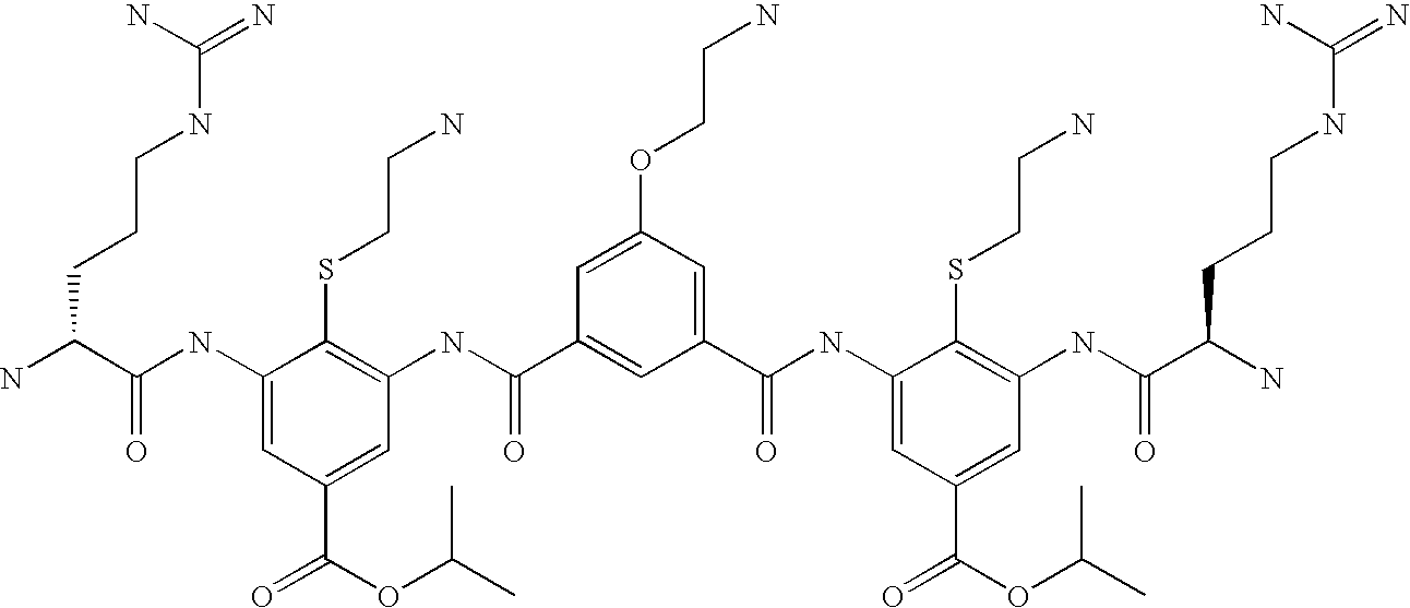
C1(NC(C(N)CCCNC(=N)N)=O)=CC(C(OC(C)C)=O)=CC(NC(C2=CC(C(=O)NC3=CC(C(OC(C)C)=O)=CC(NC(C(N)CCCNC(=N)N)=O)=C3SCCN)=CC(OCCN)=C2)=O)=C1SCCN
